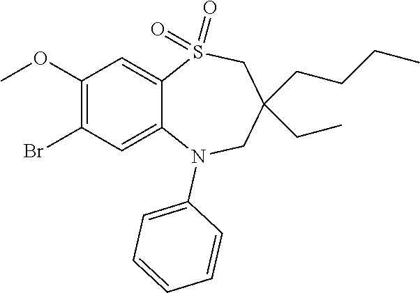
O(C1=C(Br)C=C2C(=C1)S(=O)(=O)CC(CCCC)(CC)CN2C1=CC=CC=C1)C
